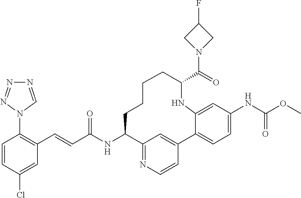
C1=CC(Cl)=CC(C=CC(NC2C3=NC=CC(=C3)C3=CC=C(NC(OC)=O)C=C3NC(C(=O)N3CC(F)C3)CCCC2)=O)=C1N1C=NN=N1
